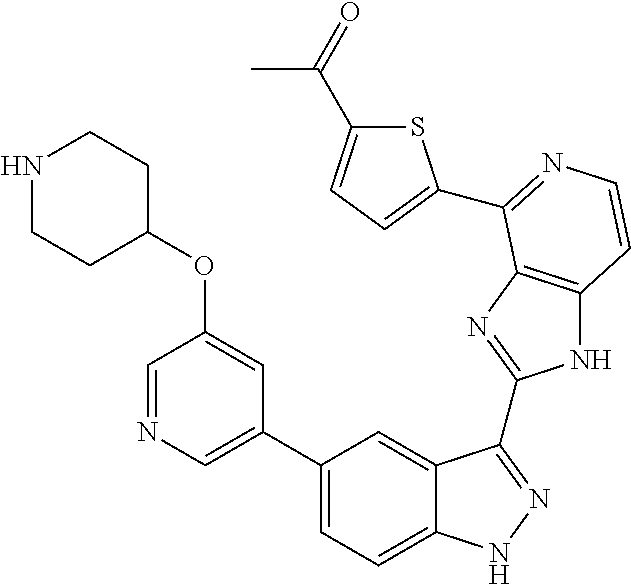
C1(C2=CN=CC(OC3CCNCC3)=C2)=CC=C2C(=C1)C(C1=NC3=C(N1)C=CN=C3C1=CC=C(C(=O)C)S1)=NN2
